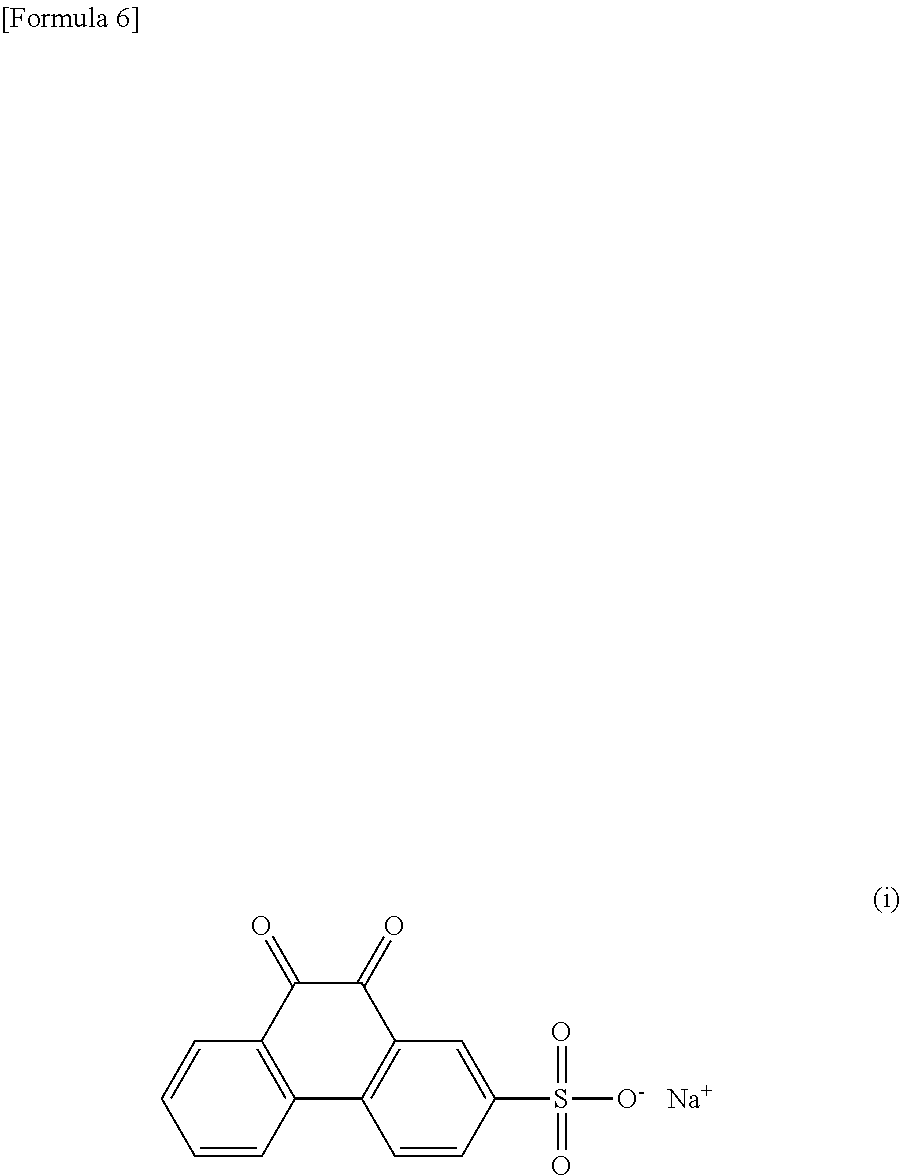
C1=CC2=C(C=C1)C(=O)C(=O)C1=C2C=CC(S([O-])(=O)=O)=C1.[Na]
